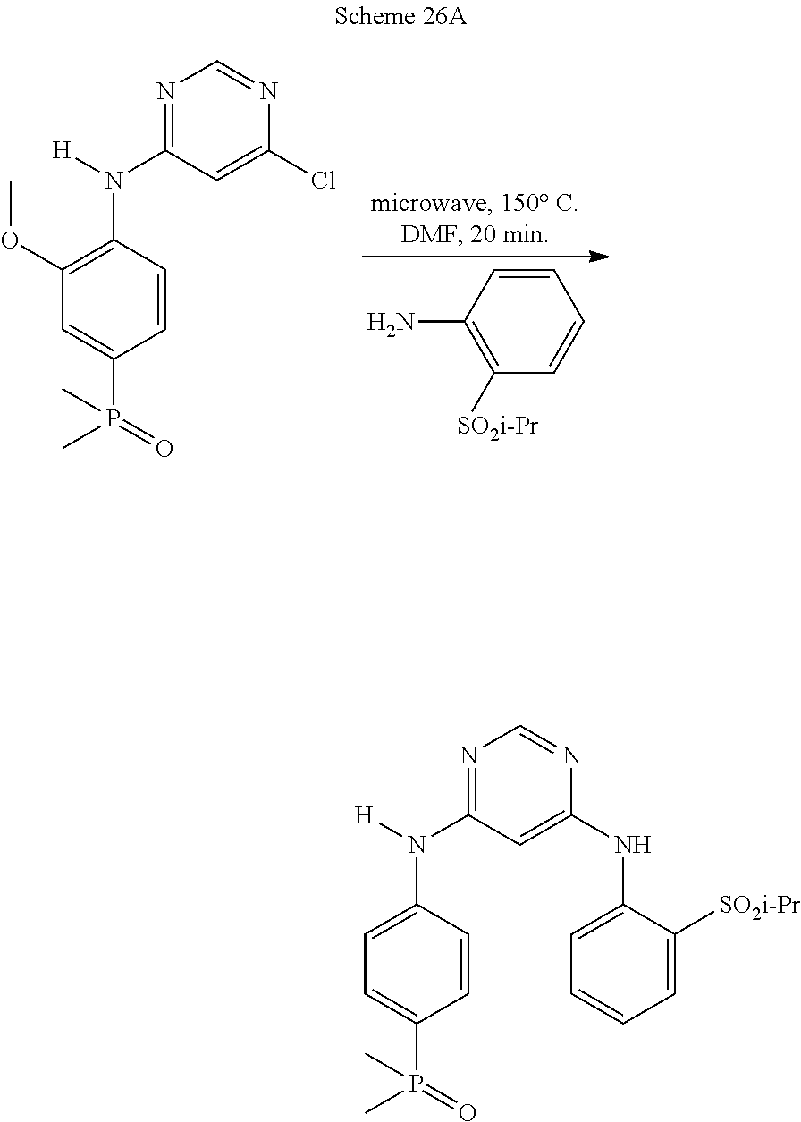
C1=CC=CC([SO2i-Pr])=C1N.C1(Cl)=CC(N([H])C2=C(OC)C=C(P(=O)(C)C)C=C2)=NC=N1.C1(NC2=CC=CC=C2[SO2i-Pr])=CC(N([H])C2=CC=C(P(=O)(C)C)C=C2)=NC=N1
